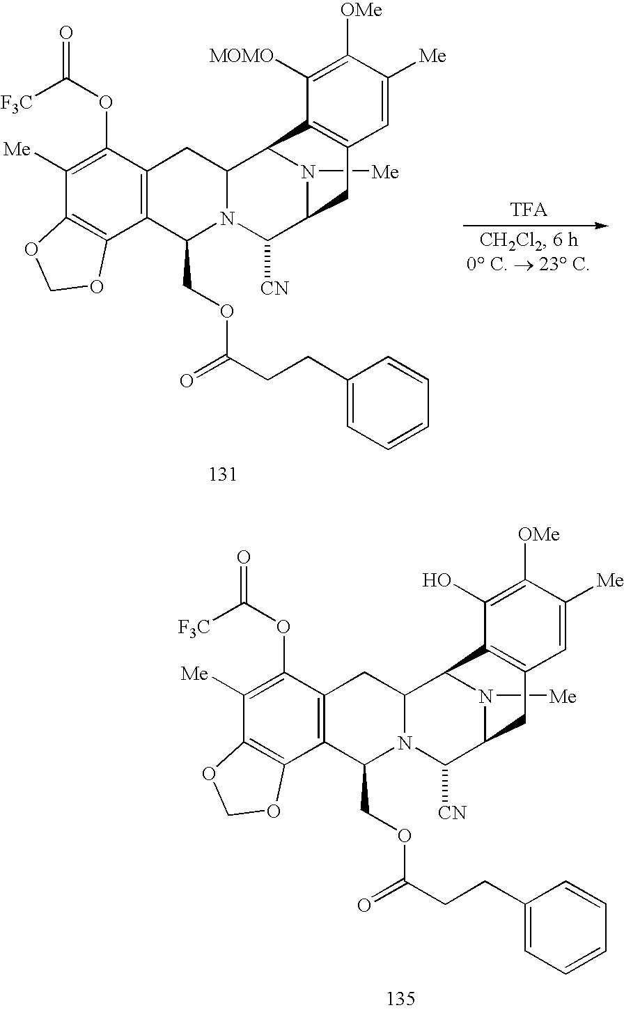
[TFA].C1(OC(=O)[F3C])=C([Me])C2=C(C3=C1CC1N(C3COC(=O)CCC3=CC=CC=C3)C([CN])C3N([Me])C1C1=C(C=C([Me])C([OMe])=C1[MOMO])C3)OCO2.C1(OC(=O)[F3C])=C([Me])C2=C(C3=C1CC1N(C3COC(=O)CCC3=CC=CC=C3)C([CN])C3N([Me])C1C1=C(C=C([Me])C([OMe])=C1O)C3)OCO2
